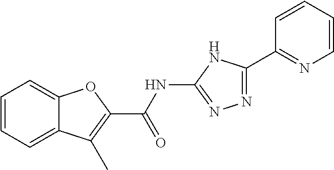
C12=CC=CC=C1OC(C(NC1=NN=C(C3=NC=CC=C3)N1)=O)=C2C
